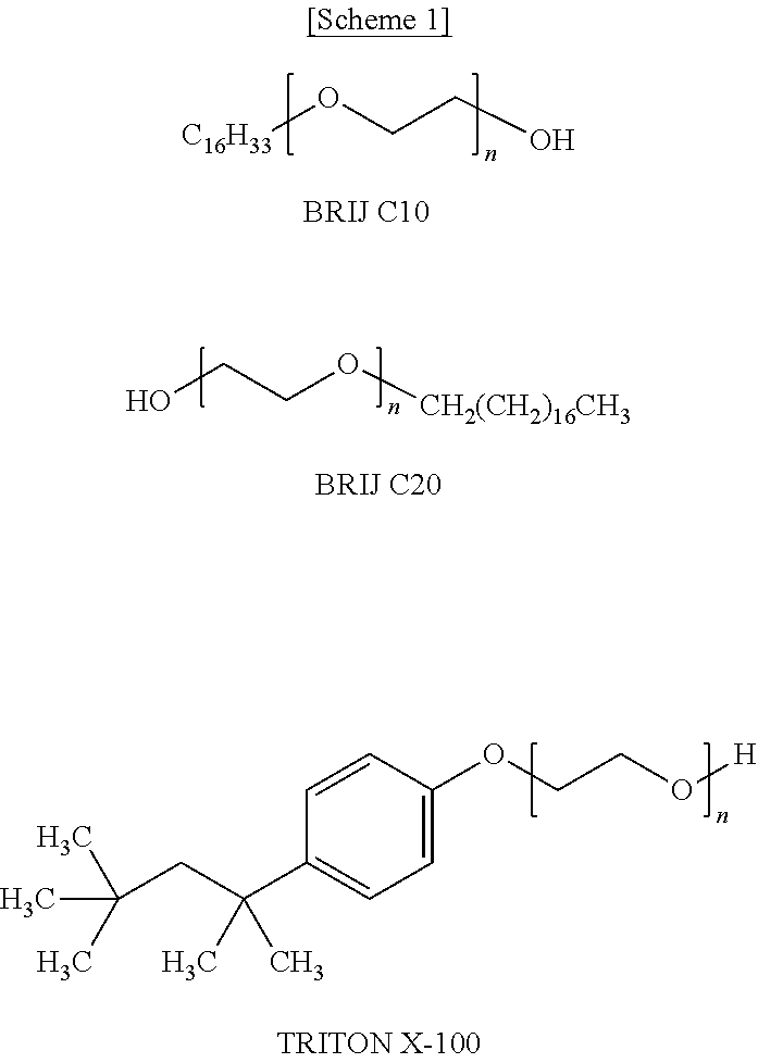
[C16H33]OCCO.OCCO[CH2(CH2)16CH3].C1=CC(OCCO[H])=CC=C1C(CC(C)(C)C)(C)C
